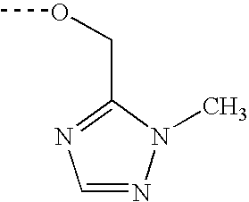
C1=NN(C)C(COC)=N1
